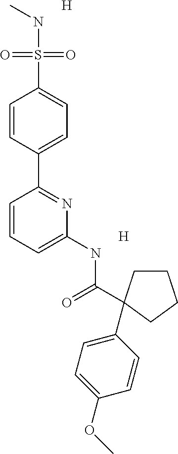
[H].N(S(C1=CC=C(C2=NC(NC(=O)C3(C4=CC=C(OC)C=C4)CCCC3)=CC=C2)C=C1)(=O)=O)C.[H]
